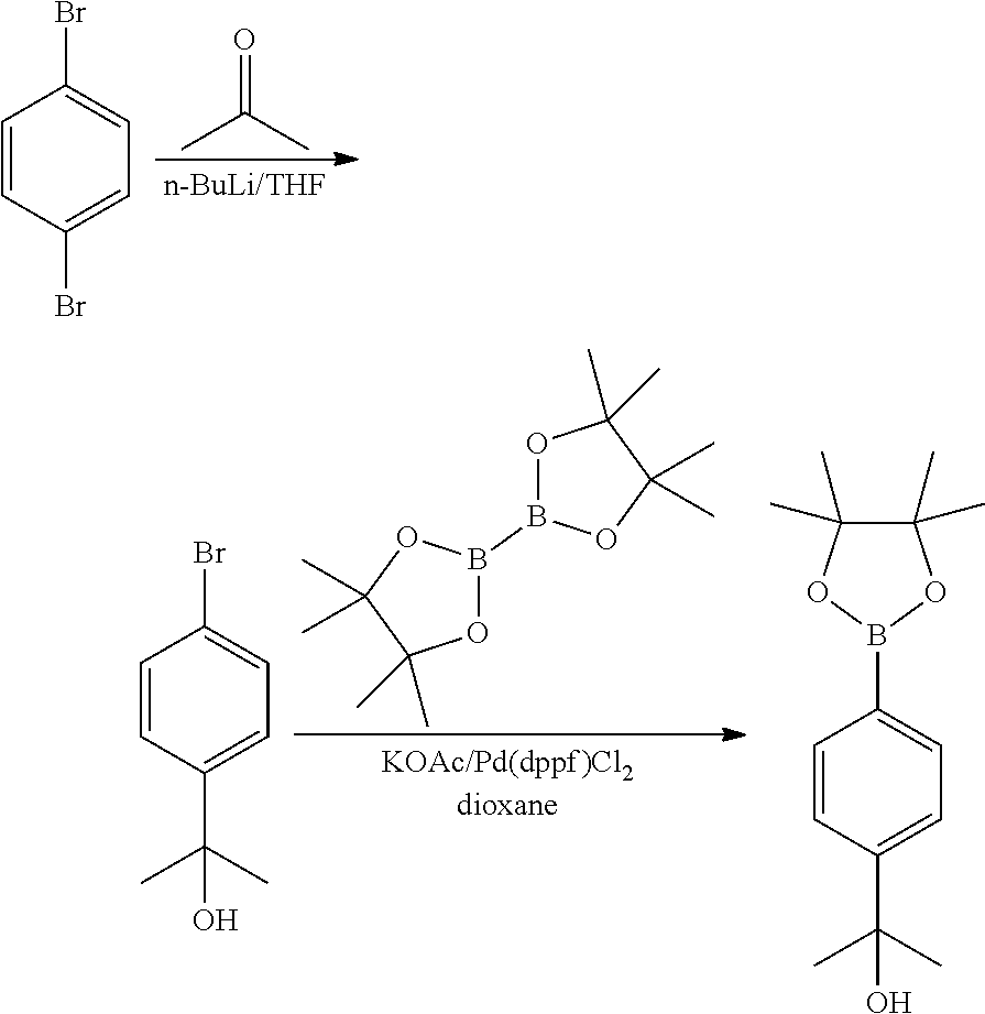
C1=CC(Br)=CC=C1Br.CC(C)=O.O1B(B2OC(C)(C)C(C)(C)O2)OC(C)(C)C1(C)C.C1=CC(C(C)(C)O)=CC=C1Br.C1=CC(C(C)(C)O)=CC=C1B1OC(C)(C)C(C)(C)O1
